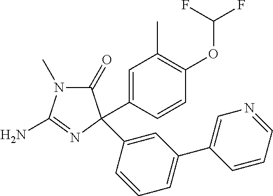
N1(C)C(=O)C(C2=CC(C)=C(OC(F)F)C=C2)(C2=CC(C3=CN=CC=C3)=CC=C2)N=C1N
